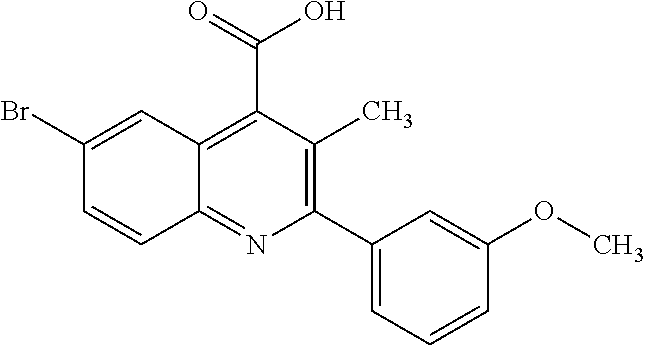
C1(Br)=CC2=C(C(=O)O)C(C)=C(C3=CC=CC(OC)=C3)N=C2C=C1
